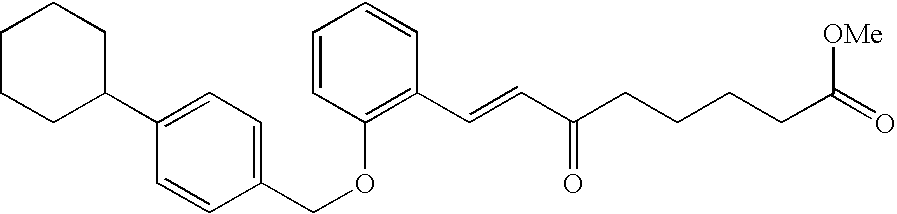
C1CCC(C2=CC=C(COC3=C(C=CC(CCCCC(=O)[OMe])=O)C=CC=C3)C=C2)CC1
